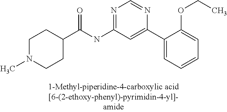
C1N(C)CCC(C(NC2=NC=NC(C3=CC=CC=C3OCC)=C2)=O)C1
